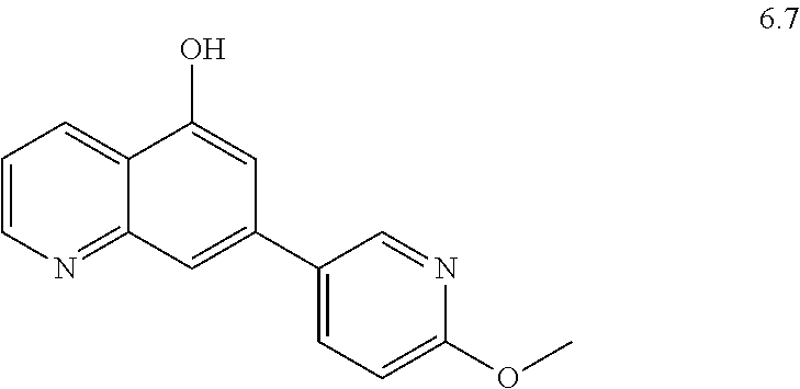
C1=CN=C2C(=C1)C(O)=CC(C1=CC=C(OC)N=C1)=C2
